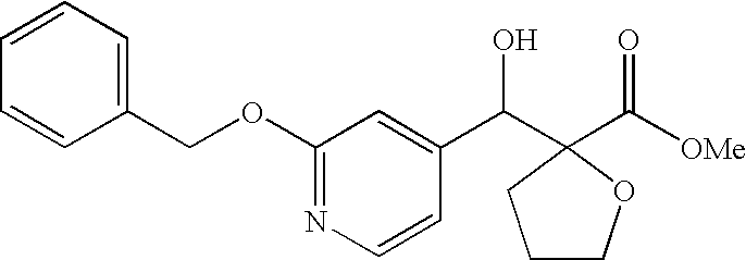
C1=CC=C(COC2=NC=CC(C(C3(C([OMe])=O)CCCO3)O)=C2)C=C1
